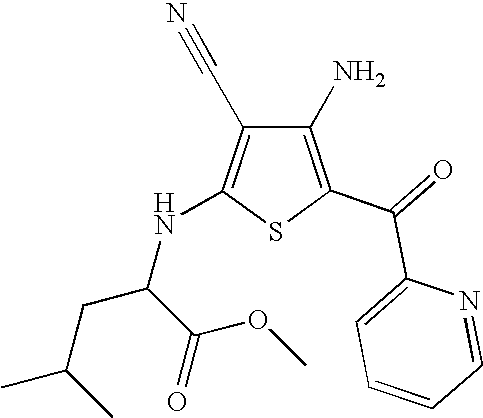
C1(N)=C(C(=O)C2=CC=CC=N2)SC(NC(CC(C)C)C(=O)OC)=C1C#N
